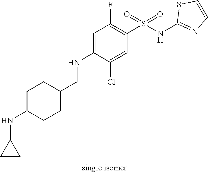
C1=C(NCC2CCC(NC3CC3)CC2)C(Cl)=CC(S(NC2=NC=CS2)(=O)=O)=C1F
